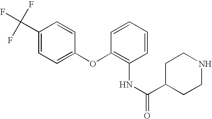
N(C1=C(OC2=CC=C(C(F)(F)F)C=C2)C=CC=C1)C(=O)C1CCNCC1
